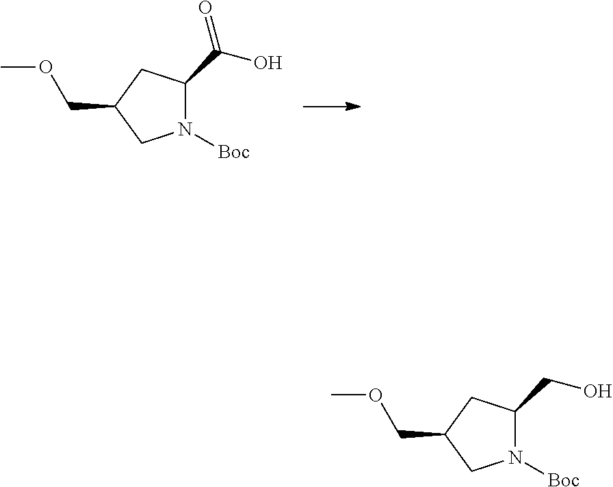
N1([Boc])C(C(O)=O)CC(COC)C1.N1([Boc])C(CO)CC(COC)C1
